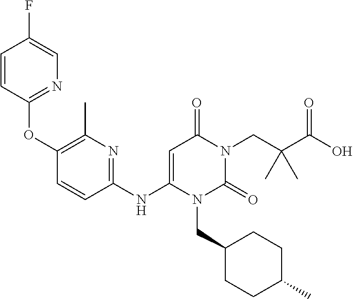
C1(OC2=C(C)N=C(NC3=CC(=O)N(CC(C(=O)O)(C)C)C(=O)N3CC3CCC(C)CC3)C=C2)=NC=C(F)C=C1
